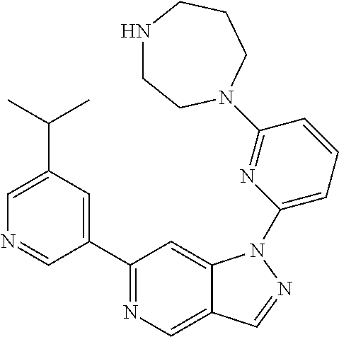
C1(C2=CC(C(C)C)=CN=C2)=NC=C2C(=C1)N(C1=CC=CC(N3CCNCCC3)=N1)N=C2
